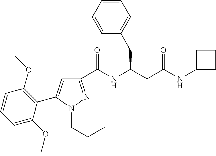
C1(C(NC(CC(NC2CCC2)=O)CC2=CC=CC=C2)=O)=NN(CC(C)C)C(C2=C(OC)C=CC=C2OC)=C1
